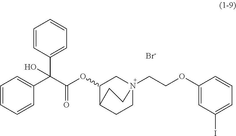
[Br-].C1=CC(C(C(OC2CN3(CCOC4=CC(I)=CC=C4)CCC2CC3)=O)(C2=CC=CC=C2)O)=CC=C1
